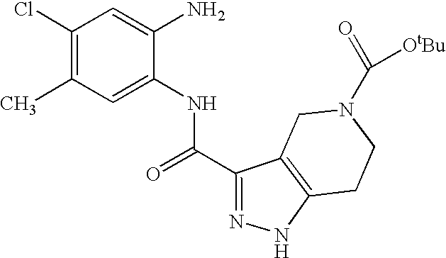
C1(Cl)=C(C)C=C(NC(=O)C2=NNC3=C2CN(C(=O)[OtBu])CC3)C(N)=C1
